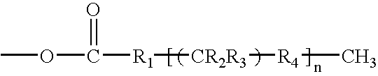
COC([R1][CR2R3][R4]C)=O
